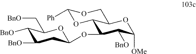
C1(OC2OC(C[BnO])C([BnO])C([BnO])C2)C([BnO])C([OMe])OC2C1OC([Ph])OC2
